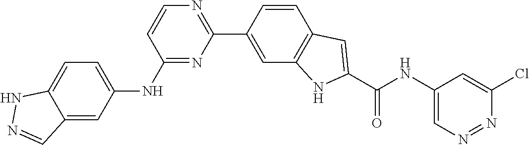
C1=CC(NC2=CC=C3C(=C2)C=NN3)=NC(C2=CC3=C(C=C2)C=C(C(NC2=CN=NC(Cl)=C2)=O)N3)=N1
